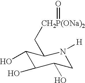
C1(O)C(O)C(O)CN([H])C1C[CH2P(ONa)2]=O
